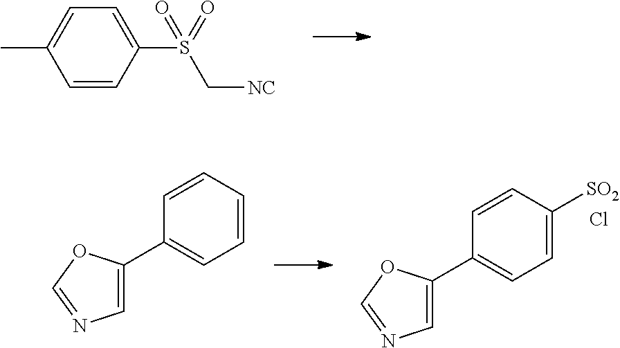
C1=CC(S(C[NC])(=O)=O)=CC=C1C.C1=CC=CC(C2=CN=CO2)=C1.C1=C([SO2])C=CC(C2=CN=CO2)=C1.Cl
